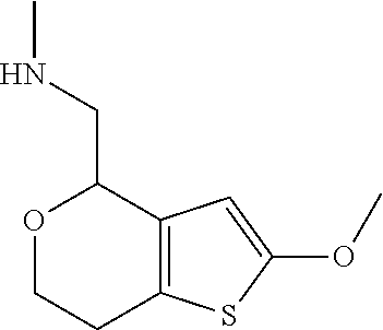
O1CCC2=C(C1CNC)C=C(OC)S2
